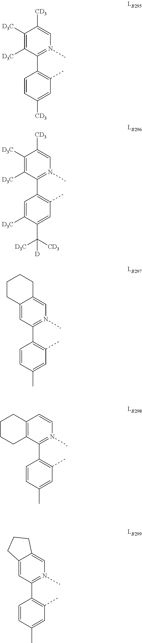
C1([D3C])=C([D3C])C(C2=C(C)C=C([CD3])C=C2)=N(C)C=C1[CD3].C1([D3C])=C([D3C])C(C2=C(C)C=C(C([D3C])([CD3])[D])C([D3C])=C2)=N(C)C=C1[CD3].C12=CC(C3=C(C)C=C(C)C=C3)=N(C)C=C1CCCC2.C1=CC(C)=CC(C)=C1C1=N(C)C=CC2=C1CCCC2.C1=CC(C)=CC(C)=C1C1=N(C)C=C2C(=C1)CCC2
